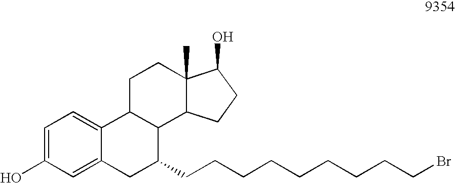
C12=CC(O)=CC=C1C1C(C3C(C)(CC1)C(O)CC3)C(CCCCCCCCCBr)C2
